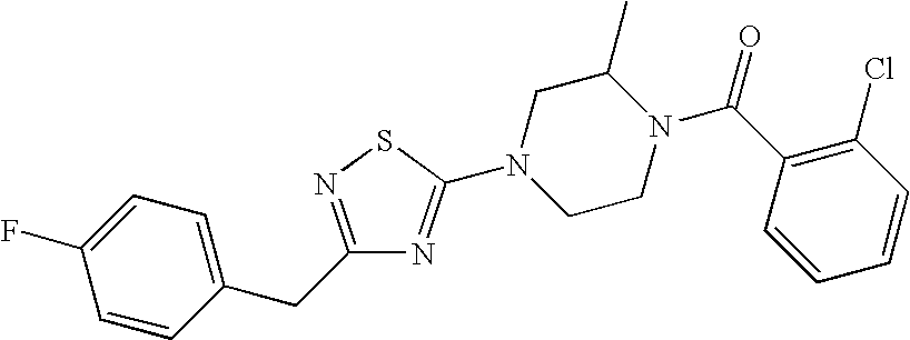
C1=CC(CC2=NSC(N3CCN(C(C4=C(Cl)C=CC=C4)=O)C(C)C3)=N2)=CC=C1F
